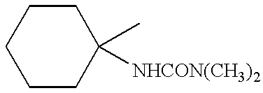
C1CCCC(C)([NHCON(CH3)2])C1
